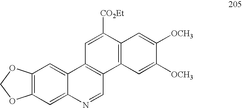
C12=C(C=C3C(=C1)C1=C(C=N3)C3=C(C([CO2Et])=C1)C=C([OCH3])C([OCH3])=C3)OCO2
